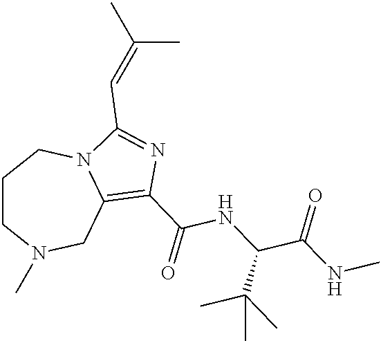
C1CN(C)CC2=C(C(=O)NC(C(NC)=O)C(C)(C)C)N=C(C=C(C)C)N2C1
